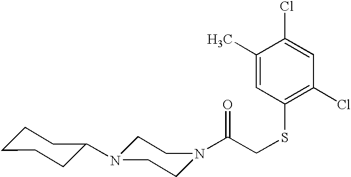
C(CSC1=C(Cl)C=C(Cl)C(C)=C1)(=O)N1CCN(C2CCCCC2)CC1
